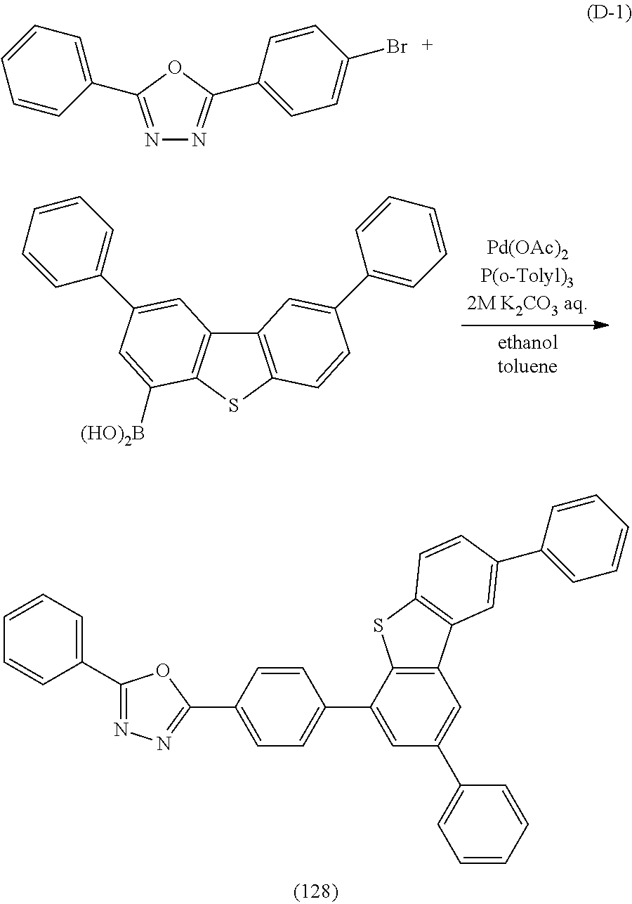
C12=C(SC3=C1C=C(C1=CC=CC=C1)C=C3[(HO)2B])C=CC(C1=CC=CC=C1)=C2.C1(C2=CC=CC=C2)=NN=C(C2=CC=C(C3=CC(C4=CC=CC=C4)=CC4=C3SC3=C4C=C(C4=CC=CC=C4)C=C3)C=C2)O1.N1=C(C2=CC=CC=C2)OC(C2=CC=C(Br)C=C2)=N1
